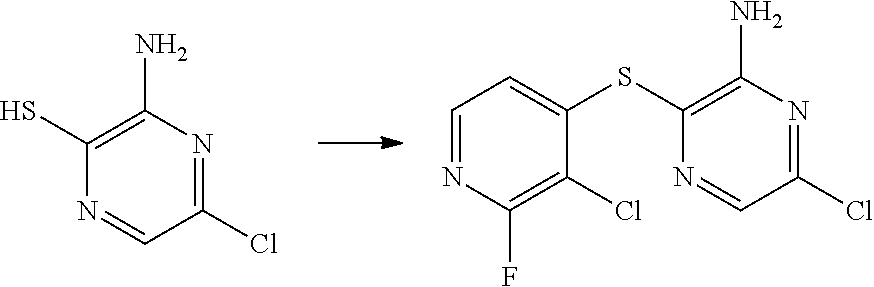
C1=NC(F)=C(Cl)C(SC2=C(N)N=C(Cl)C=N2)=C1.SC1=C(N)N=C(Cl)C=N1
